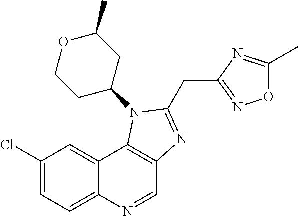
C1(Cl)=CC=C2C(=C1)C1=C(C=N2)N=C(CC2=NOC(C)=N2)N1C1CC(C)OCC1
